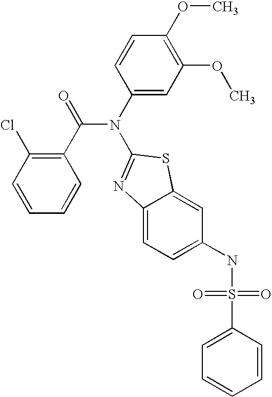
C1=CC(Cl)=C(C(=O)N(C2=CC(OC)=C(OC)C=C2)C2=NC3=CC=C(NS(=O)(=O)C4=CC=CC=C4)C=C3S2)C=C1
